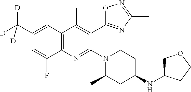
C12=C(C=C(C([D])([D])[D])C=C1F)C(C)=C(C1=NC(C)=NO1)C(N1CCC(NC3COCC3)CC1C)=N2
